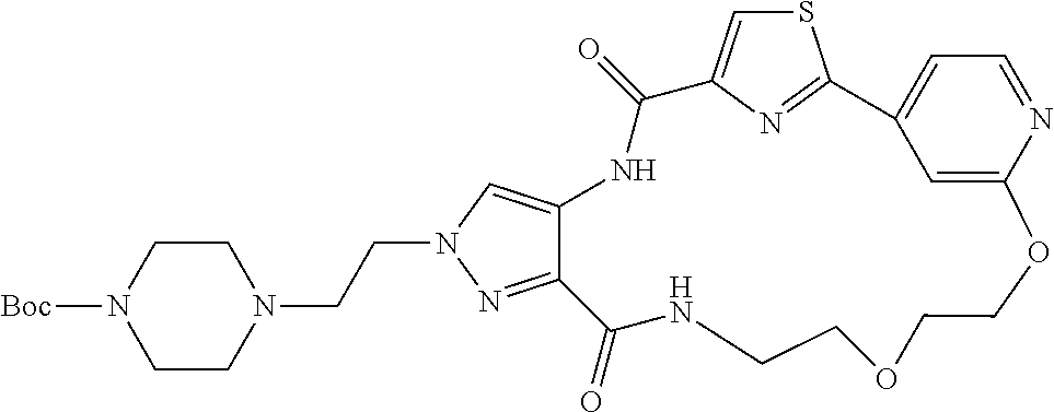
C12=NN(CCN3CCN([Boc])CC3)C=C1NC(=O)C1=CSC(=N1)C1=CC=NC(=C1)OCCOCCNC2=O
